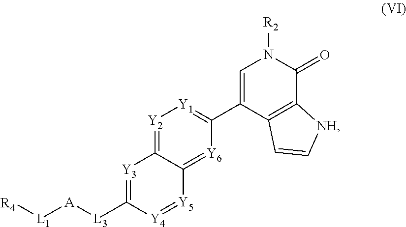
[Y3]1=C([L3][A][L1][R4])[Y4]=[Y5]C2=[Y6]C(C3=CN([R2])C(=O)C4=C3C=C[NH]4)=[Y1][Y2]=C12
